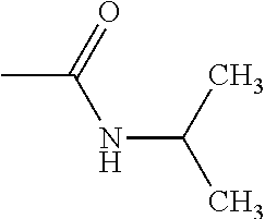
C(NC(=O)C)(C)C
